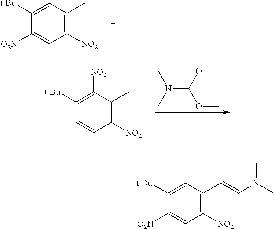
C1([t-Bu])=C([NO2])C(C)=C([NO2])C=C1.CN(C)C(OC)OC.C1([t-Bu])=CC(C)=C([NO2])C=C1[O2N].C1([t-Bu])=CC(C=CN(C)C)=C([NO2])C=C1[O2N]
